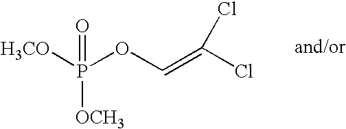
[H3CO]P(OC=C(Cl)Cl)(=O)[OCH3]
